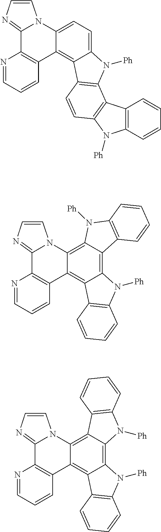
C12=CC=C3C(=C1C1=C(N2[Ph])C2=C(C=C1)N([Ph])C1=C2C=CC=C1)C1=C(C2=NC=CN32)N=CC=C1.C12=C3C(=C4C(=C1C1=C(N2[Ph])C=CC=C1)C1=C(C2=NC=CN42)N=CC=C1)N([Ph])C1=C3C=CC=C1.C12=C3C(=C4C(=C1C1=C(N2[Ph])C=CC=C1)C1=C(C2=NC=CN42)N=CC=C1)C1=C(N3[Ph])C=CC=C1
